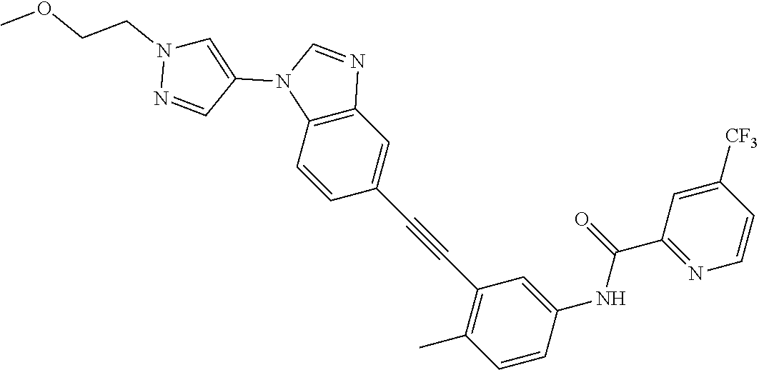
C1=CC2=C(C=C1C#CC1=C(C)C=CC(NC(C3=NC=CC([CF3])=C3)=O)=C1)N=CN2C1=CN(CCOC)N=C1
